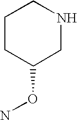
C1CC(ON)CNC1
